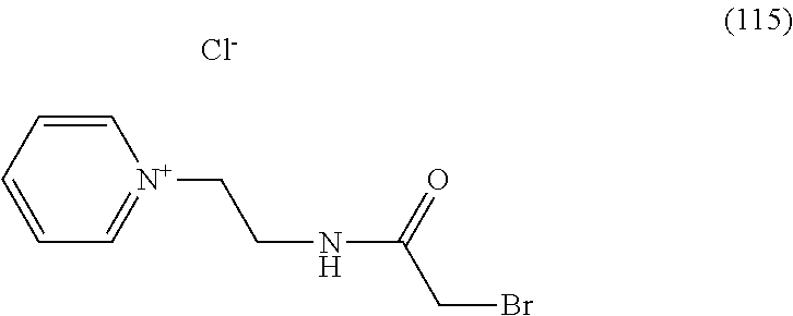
C1=CC=C[N+](CCNC(CBr)=O)=C1.[Cl-]
